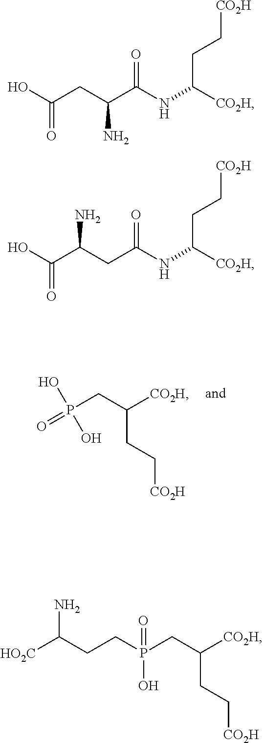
P(CC([CO2H])CC[CO2H])(=O)(O)O.C(NC(CC[CO2H])[CO2H])(=O)C(CC(O)=O)N.C(NC(CC[CO2H])[CO2H])(=O)CC(C(O)=O)N.P(CC([CO2H])CC[CO2H])(CCC([HO2C])N)(O)=O
